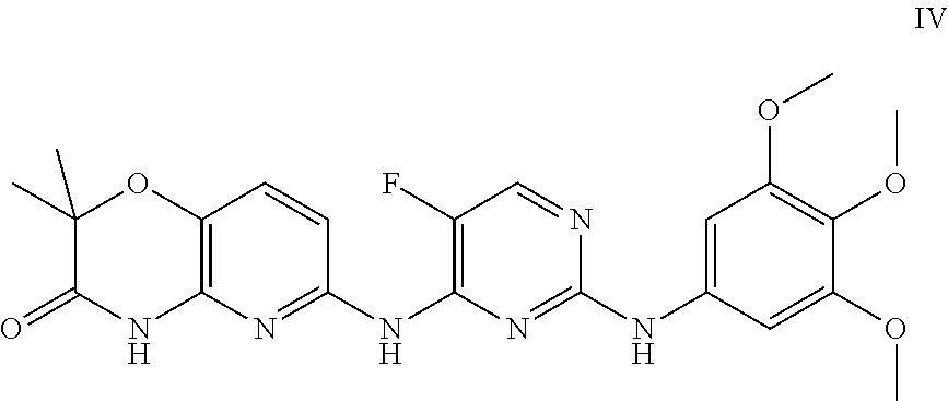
C1(F)=C(NC2=NC3=C(C=C2)OC(C)(C)C(=O)N3)N=C(NC2=CC(OC)=C(OC)C(OC)=C2)N=C1
